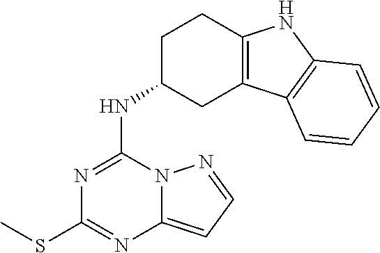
S(C)C1=NC2=CC=NN2C(NC2CC3=C(NC4=C3C=CC=C4)CC2)=N1
